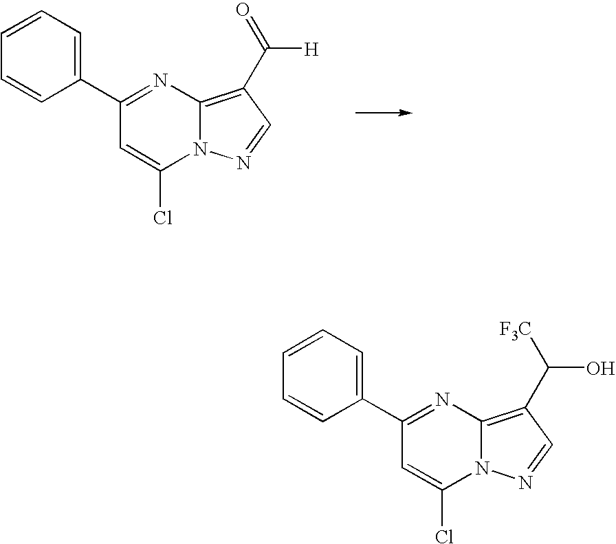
C1(C2=CC=CC=C2)=NC2=C(C([F3C])O)C=NN2C(Cl)=C1.C1(C2=CC=CC=C2)=NC2=C(C(=O)[H])C=NN2C(Cl)=C1
